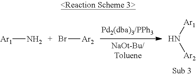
[Ar1]N.Br[Ar2].N([Ar2])[Ar1]
